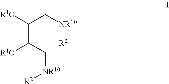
C(C(C[NR10][R2])[R1O])(C[NR10][R2])[R1O]
